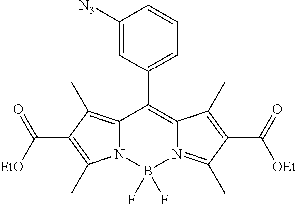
C12=C(C)C(C([EtO])=O)=C(C)N1B(F)(F)N1=C(C)C(C(=O)[OEt])=C(C)C1=C2C1=CC=CC([N3])=C1
